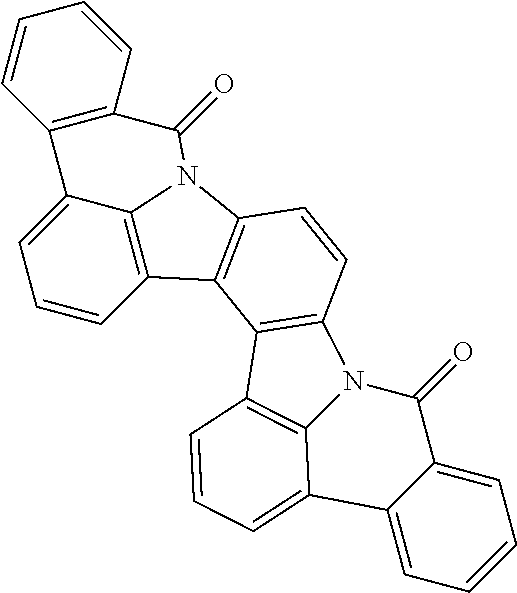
C1=CC2=C3C(=C1)C1=C(C=CC=C1)C(=O)N3C1=C2C2=C(C=C1)N1C3=C2C=CC=C3C2=CC=CC=C2C1=O
